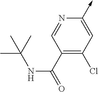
C1=NC(->C)=CC(Cl)=C1C(=O)NC(C)(C)C
